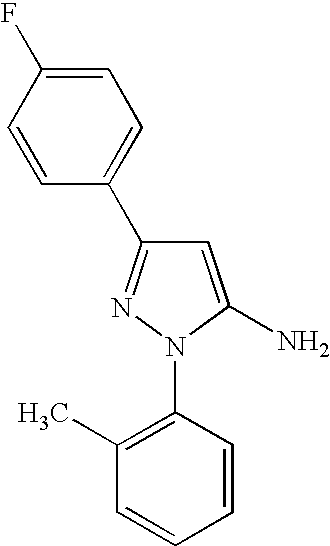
C1(C2=NN(C3=C(C)C=CC=C3)C(N)=C2)=CC=C(F)C=C1
